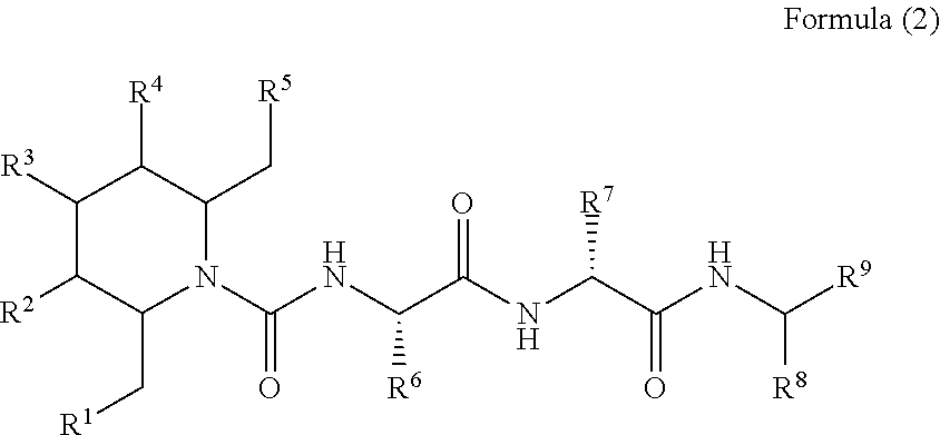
C1([R2])C(C[R1])N(C(NC(C(=O)NC(C(NC([R8])[R9])=O)[R7])[R6])=O)C(C[R5])C([R4])C1[R3]
